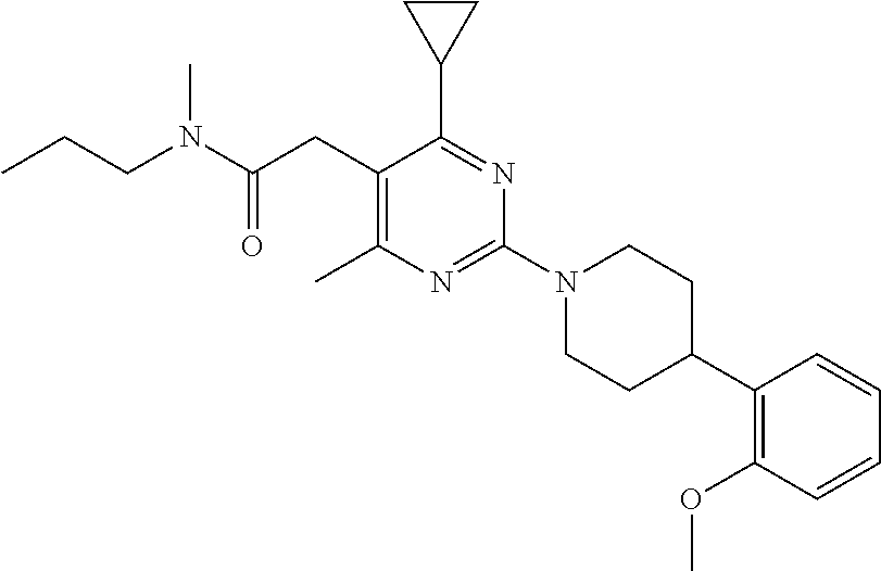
C1(C)=C(CC(N(CCC)C)=O)C(C2CC2)=NC(N2CCC(C3=C(OC)C=CC=C3)CC2)=N1
